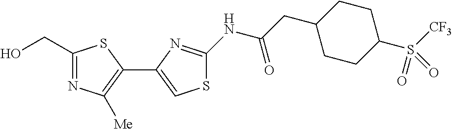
C1(CO)=NC([Me])=C(C2=CSC(NC(CC3CCC(S([CF3])(=O)=O)CC3)=O)=N2)S1
